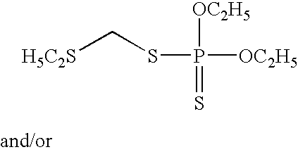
[H5C2S]CSP([OC2H5])(=S)[OC2H5]
